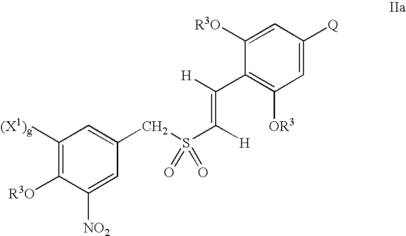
C1([(X1)g])=C([R3O])C([NO2])=CC(CS(C([H])=C([H])C2=C([OR3])C=C([Q])C=C2[R3O])(=O)=O)=C1
